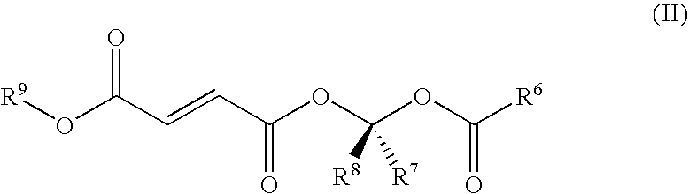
[R9]OC(C=CC(OC(OC([R6])=O)([R7])[R8])=O)=O
